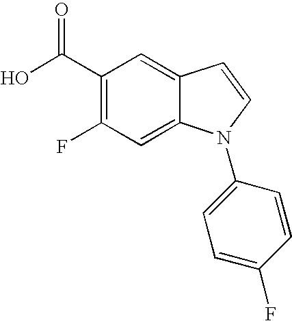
C1(C(O)=O)=C(F)C=C2C(=C1)C=CN2C1=CC=C(F)C=C1
